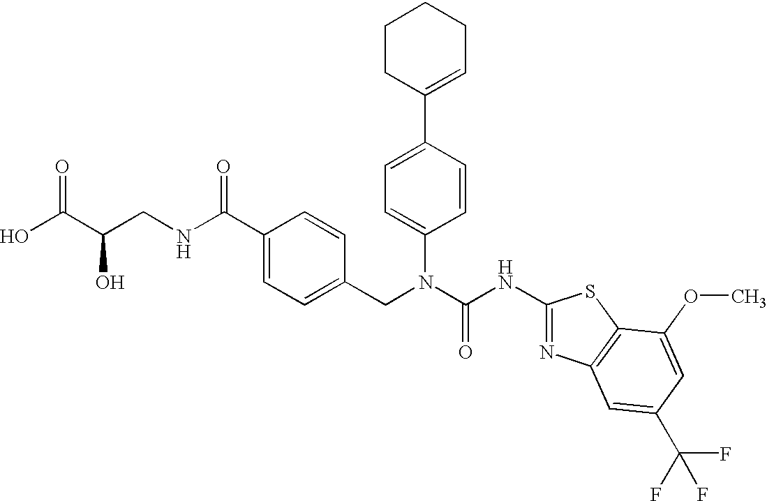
OC(C(CNC(C1=CC=C(CN(C(NC2=NC3=C(S2)C(OC)=CC(C(F)(F)F)=C3)=O)C2=CC=C(C3=CCCCC3)C=C2)C=C1)=O)O)=O
